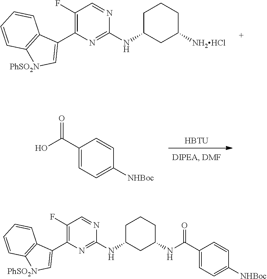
C1(F)=C(C2=C[PhSO2N]C3=C2C=CC=C3)N=C(NC2CCCC([NH2HCl])C2)N=C1.[HBTU].C1(C(O)=O)=CC=C([NHBoc])C=C1.C1(F)=C(C2=C[PhSO2N]C3=C2C=CC=C3)N=C(NC2CCCC(NC(C3=CC=C([NHBoc])C=C3)=O)C2)N=C1
